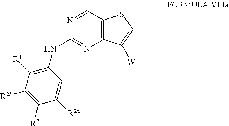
C1(NC2=C([R1])C([R2b])=C([R2])C([R2a])=C2)=NC2=C(C=N1)SC=C2[W]
